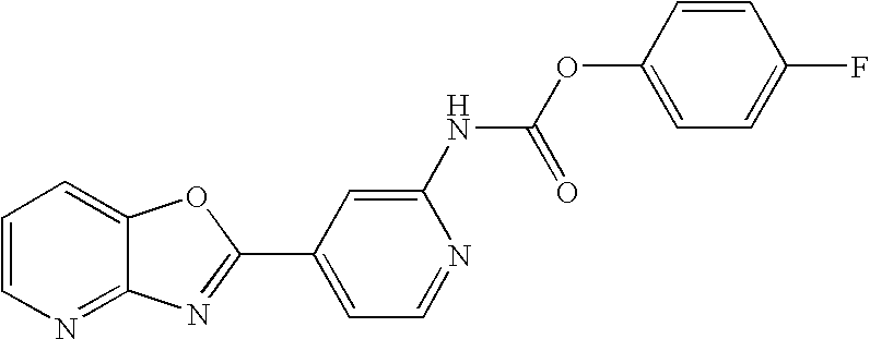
C12=NC=CC=C1OC(C1=CC=NC(NC(OC3=CC=C(F)C=C3)=O)=C1)=N2
